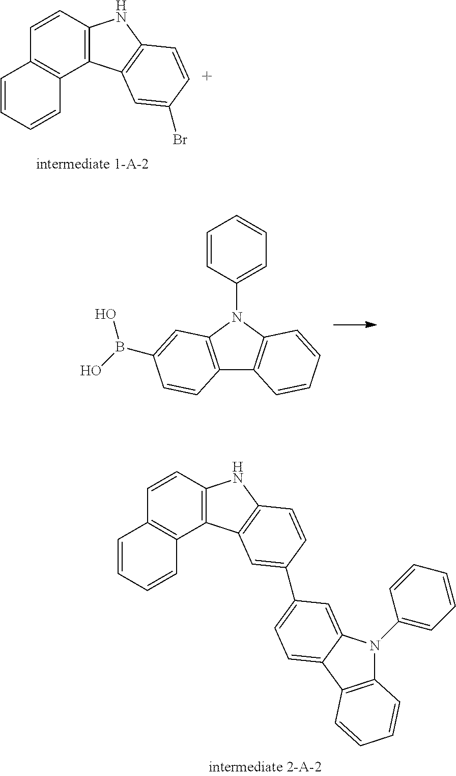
C1=CC2=C(C3=C1C=CC=C3)C1=C(N2)C=CC(C2=CC=C3C(=C2)N(C2=CC=CC=C2)C2=C3C=CC=C2)=C1.C1=CC2=C(C3=C1C=CC=C3)C1=C(N2)C=CC(Br)=C1.C1=CC(N2C3=C(C4=C2C=CC=C4)C=CC(B(O)O)=C3)=CC=C1
